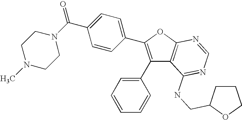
C1(C2=CC=CC=C2)=C(C2=CC=C(C(N3CCN(C)CC3)=O)C=C2)OC2=C1C(NCC1CCCO1)=NC=N2
